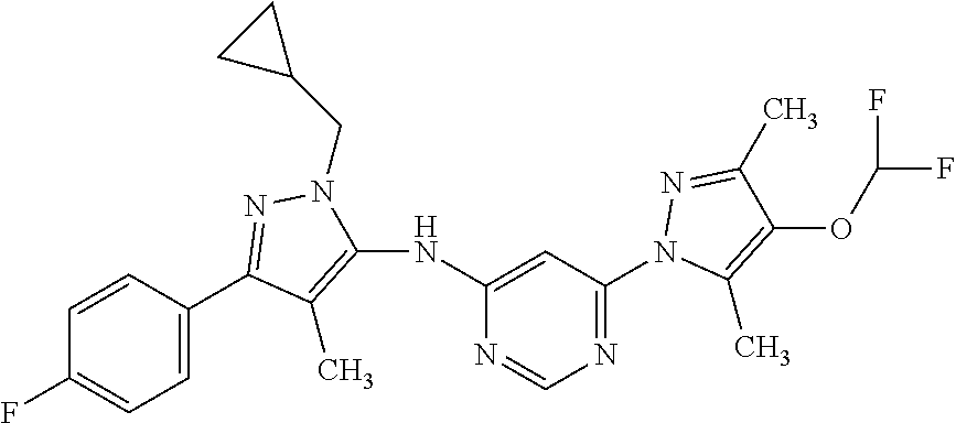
C1=C(C2=NN(CC3CC3)C(NC3=CC(N4C(C)=C(OC(F)F)C(C)=N4)=NC=N3)=C2C)C=CC(F)=C1
